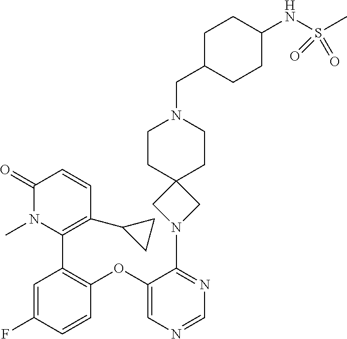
C1=C(F)C=CC(OC2=CN=CN=C2N2CC3(C2)CCN(CC2CCC(NS(C)(=O)=O)CC2)CC3)=C1C1=C(C2CC2)C=CC(=O)N1C
